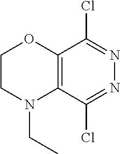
C12=C(C(Cl)=NN=C1Cl)N(CC)CCO2
